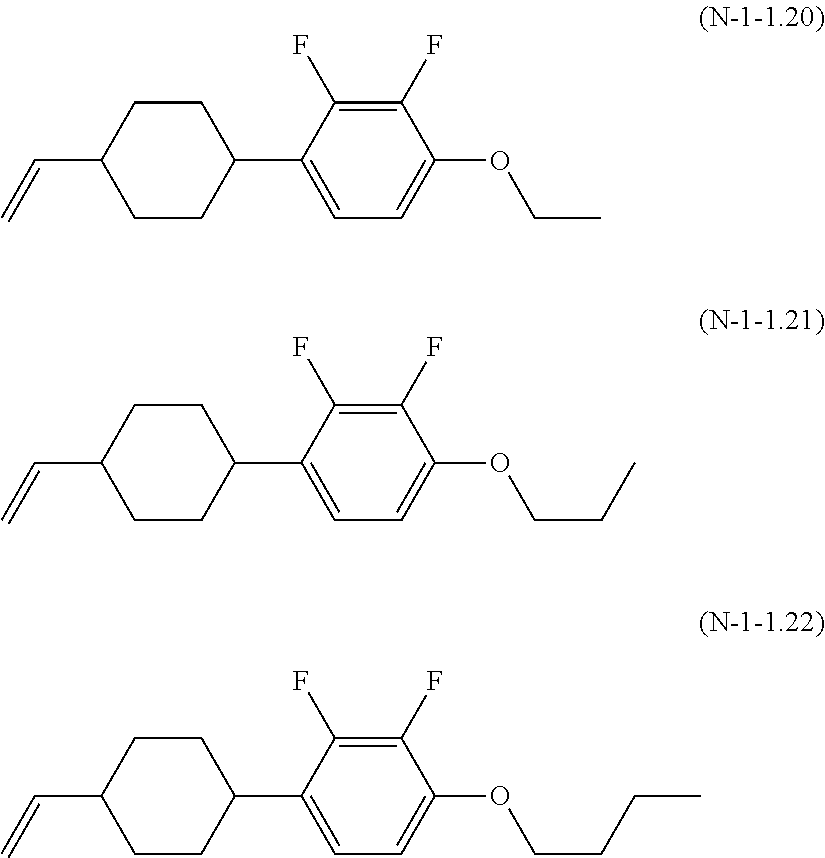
C1CC(C=C)CCC1C1=CC=C(OCC)C(F)=C1F.C1CC(C=C)CCC1C1=CC=C(OCCC)C(F)=C1F.C1CC(C=C)CCC1C1=CC=C(OCCCC)C(F)=C1F
